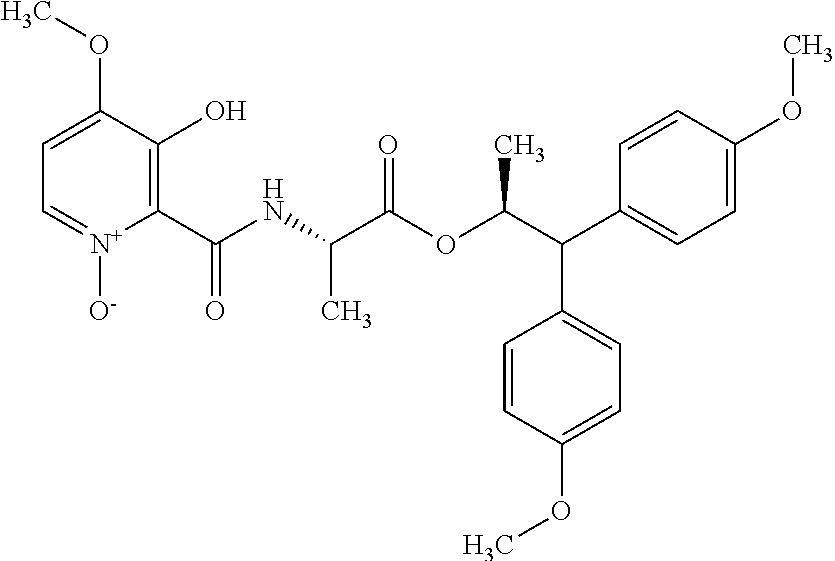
C1=C(OC)C(O)=C(C(NC(C(OC(C(C2=CC=C(OC)C=C2)C2=CC=C(OC)C=C2)C)=O)C)=O)[N+]([O-])=C1
